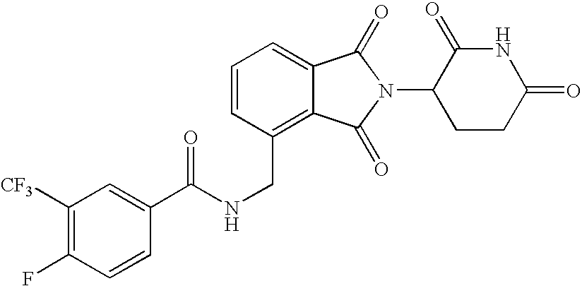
C(C1=C2C(=CC=C1)C(=O)N(C1CCC(=O)NC1=O)C2=O)NC(C1=CC([CF3])=C(F)C=C1)=O
